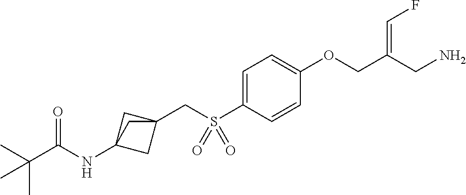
C1=C(S(CC23CC(NC(C(C)(C)C)=O)(C2)C3)(=O)=O)C=CC(OCC(CN)=CF)=C1
